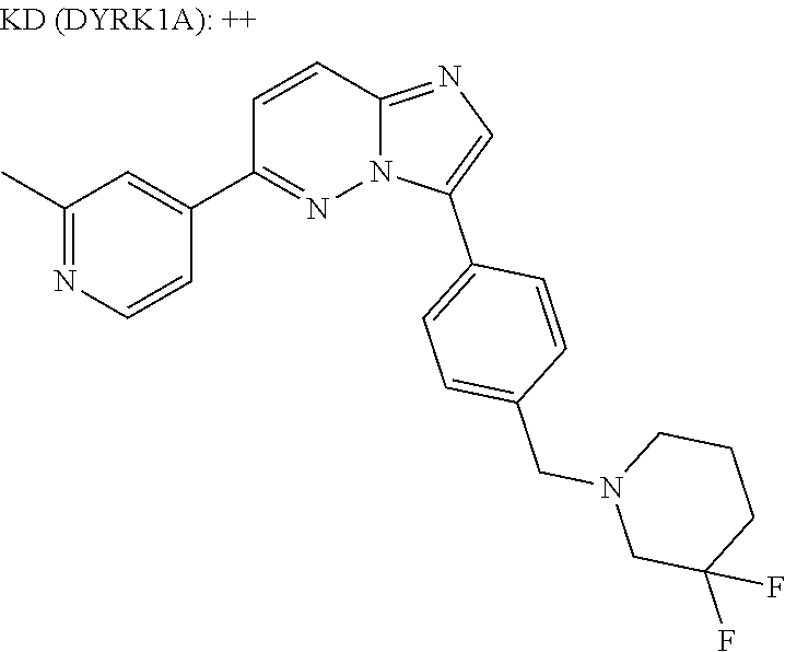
C1(C)=NC=CC(C2=NN3C(=NC=C3C3=CC=C(CN4CC(F)(F)CCC4)C=C3)C=C2)=C1
